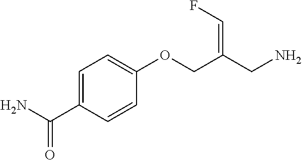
C1=C(C(N)=O)C=CC(OCC(CN)=CF)=C1
